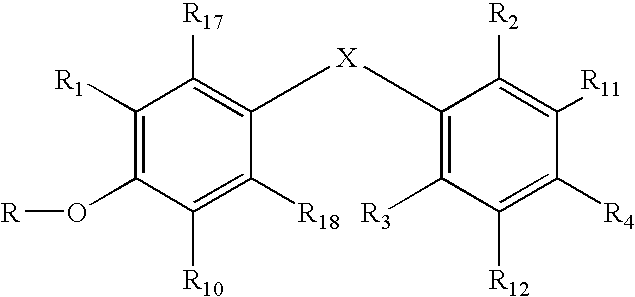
C1([R1])=C(O[R])C([R10])=C([R18])C([X]C2=C([R3])C([R12])=C([R4])C([R11])=C2[R2])=C1[R17]
